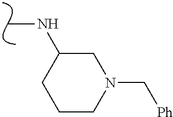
N(C)C1CCCN(C[Ph])C1
